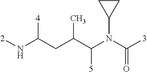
[2]NC(CC(C(N(C([3])=O)C1CC1)[5])C)[4]
